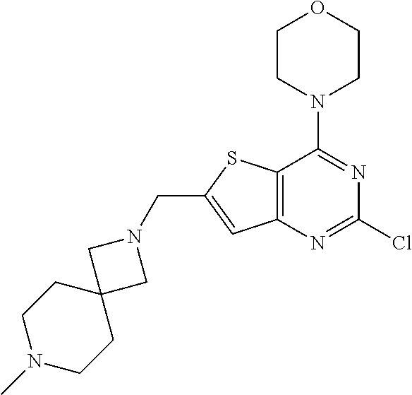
C1CN(C2=NC(Cl)=NC3=C2SC(CN2CC4(C2)CCN(C)CC4)=C3)CCO1
